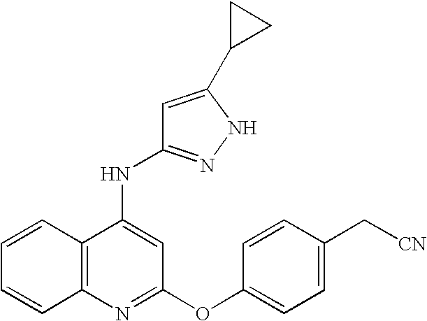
N(C1=CC(OC2=CC=C(C[CN])C=C2)=NC2=C1C=CC=C2)C1=NNC(C2CC2)=C1
